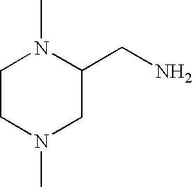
C1CN(C)CC(CN)N1C
